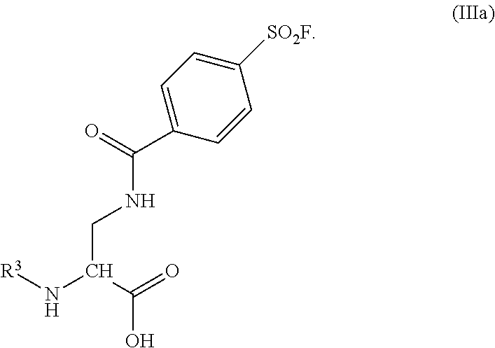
[R3]NC(C(=O)O)CNC(C1=CC=C([SO2F])C=C1)=O
